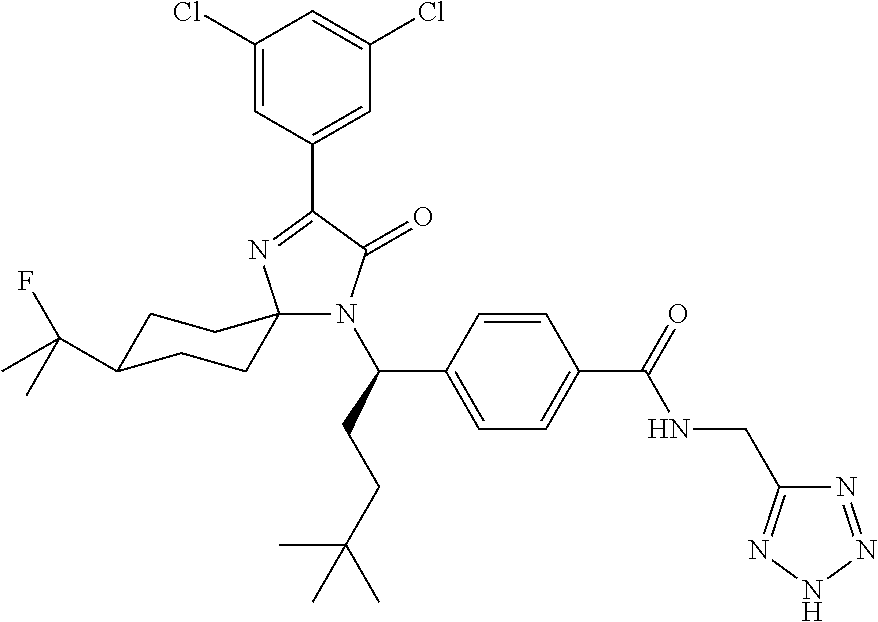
C1(Cl)=CC(C2=NC3(N(C(CCC(C)(C)C)C4=CC=C(C(=O)NCC5=NNN=N5)C=C4)C2=O)CCC(C(C)(F)C)CC3)=CC(Cl)=C1
